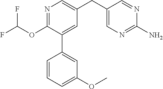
N1=C(OC(F)F)C(C2=CC(OC)=CC=C2)=CC(CC2=CN=C(N)N=C2)=C1
